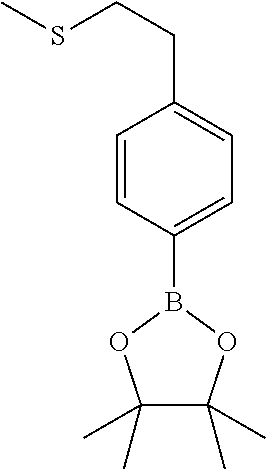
C1(C)(C)C(C)(C)OB(C2=CC=C(CCSC)C=C2)O1
